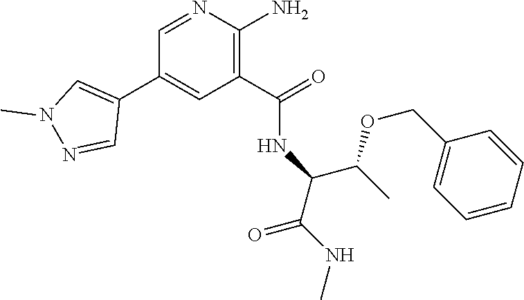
C1=NC(N)=C(C(=O)NC(C(NC)=O)C(OCC2=CC=CC=C2)C)C=C1C1=CN(C)N=C1
